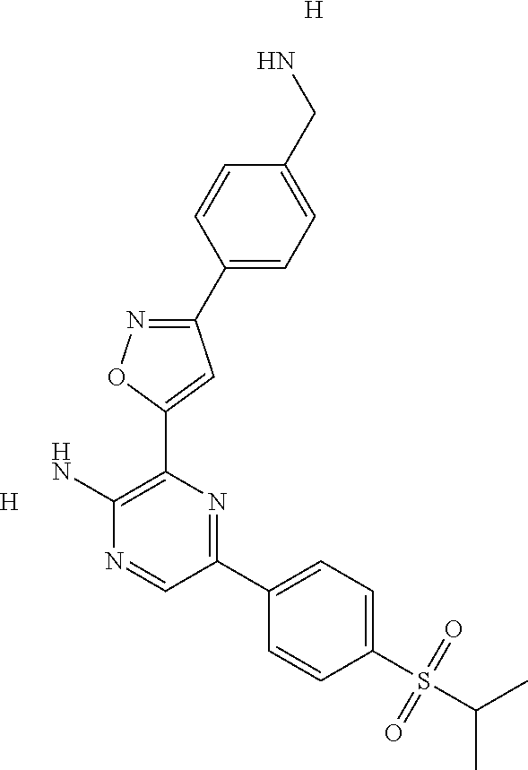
[H].C1(C2=CC=C(CN)C=C2)=NOC(C2=C(N)N=CC(C3=CC=C(S(C(C)C)(=O)=O)C=C3)=N2)=C1.[H]
